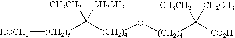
[(CH2)3](C([(CH2)4]O[(CH2)4]C([CO2H])([CH3CH2])[CH2CH3])([CH3CH2])[CH2CH3])[HOCH2]
